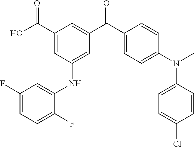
C1(C(O)=O)=CC(NC2=CC(F)=CC=C2F)=CC(C(C2=CC=C(N(C)C3=CC=C(Cl)C=C3)C=C2)=O)=C1
